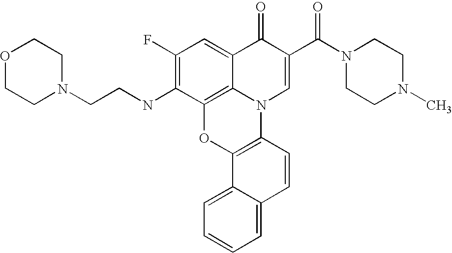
C12=C3C(=CC(F)=C1NCCN1CCOCC1)C(=O)C(C(=O)N1CCN(C)CC1)=CN3C1=C(O2)C2=CC=CC=C2C=C1
